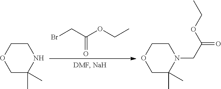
C(OC(CN1CCOCC1(C)C)=O)C.C(OC(CBr)=O)C.N1CCOCC1(C)C
